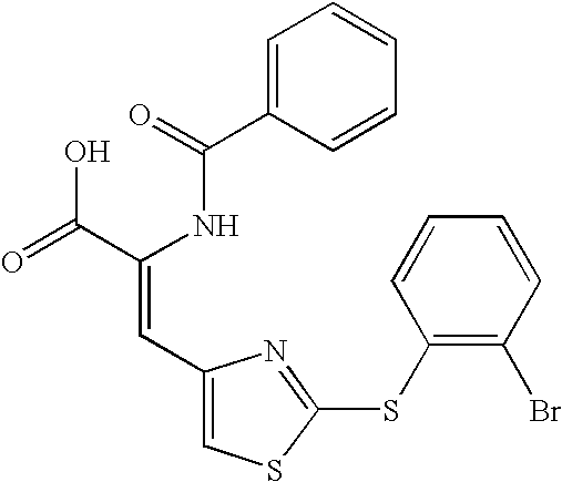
C1=C(C(=O)NC(C(=O)O)=CC2=CSC(SC3=C(Br)C=CC=C3)=N2)C=CC=C1
